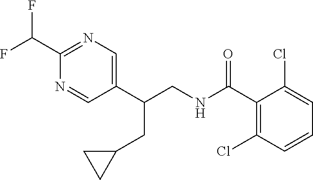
C1(C(F)F)=NC=C(C(CNC(C2=C(Cl)C=CC=C2Cl)=O)CC2CC2)C=N1
